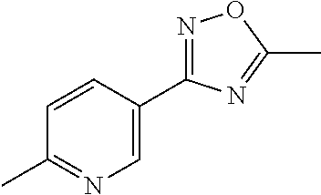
C1=CC(C2=NOC(C)=N2)=CN=C1C
